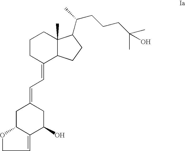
C1=C2C(OC1)CC(=CC=C1C3C(C)(CCC1)C(C(C)CCCC(C)(O)C)CC3)CC2O
